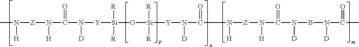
CN([Z]N(C(N([Y][Si](O[Si]([Y]N(C(N([Z]N(C(N(BN(C(C)=O)[D])[D])=O)[H])[H])=O)[D])(C)([R])[R])(C)([R])[R])[D])=O)[H])[H]
